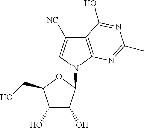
C12=C(N(C3C(O)C(O)C(CO)O3)C=C1[NC])N=C(C)N=C2O
